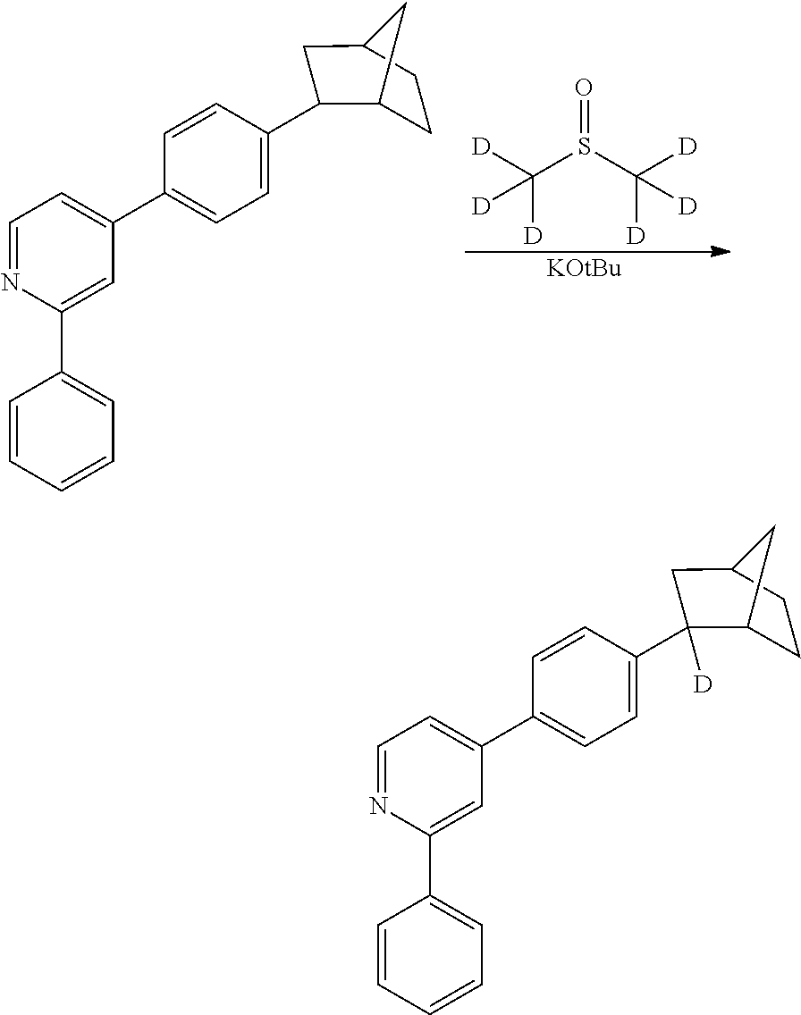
C(S(C([D])([D])[D])=O)([D])([D])[D].[KOtBu].C1=NC(C2=CC=CC=C2)=CC(C2=CC=C(C3C4CCC(C3)C4)C=C2)=C1.C1=NC(C2=CC=CC=C2)=CC(C2=CC=C(C3([D])C4CCC(C3)C4)C=C2)=C1
